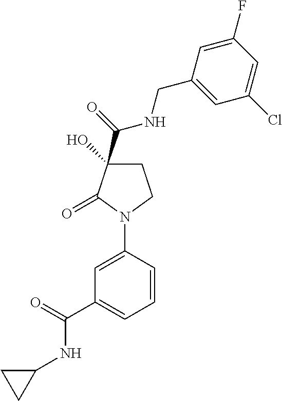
C1C(C(=O)NCC2=CC(Cl)=CC(F)=C2)(O)C(=O)N(C2=CC(C(=O)NC3CC3)=CC=C2)C1
